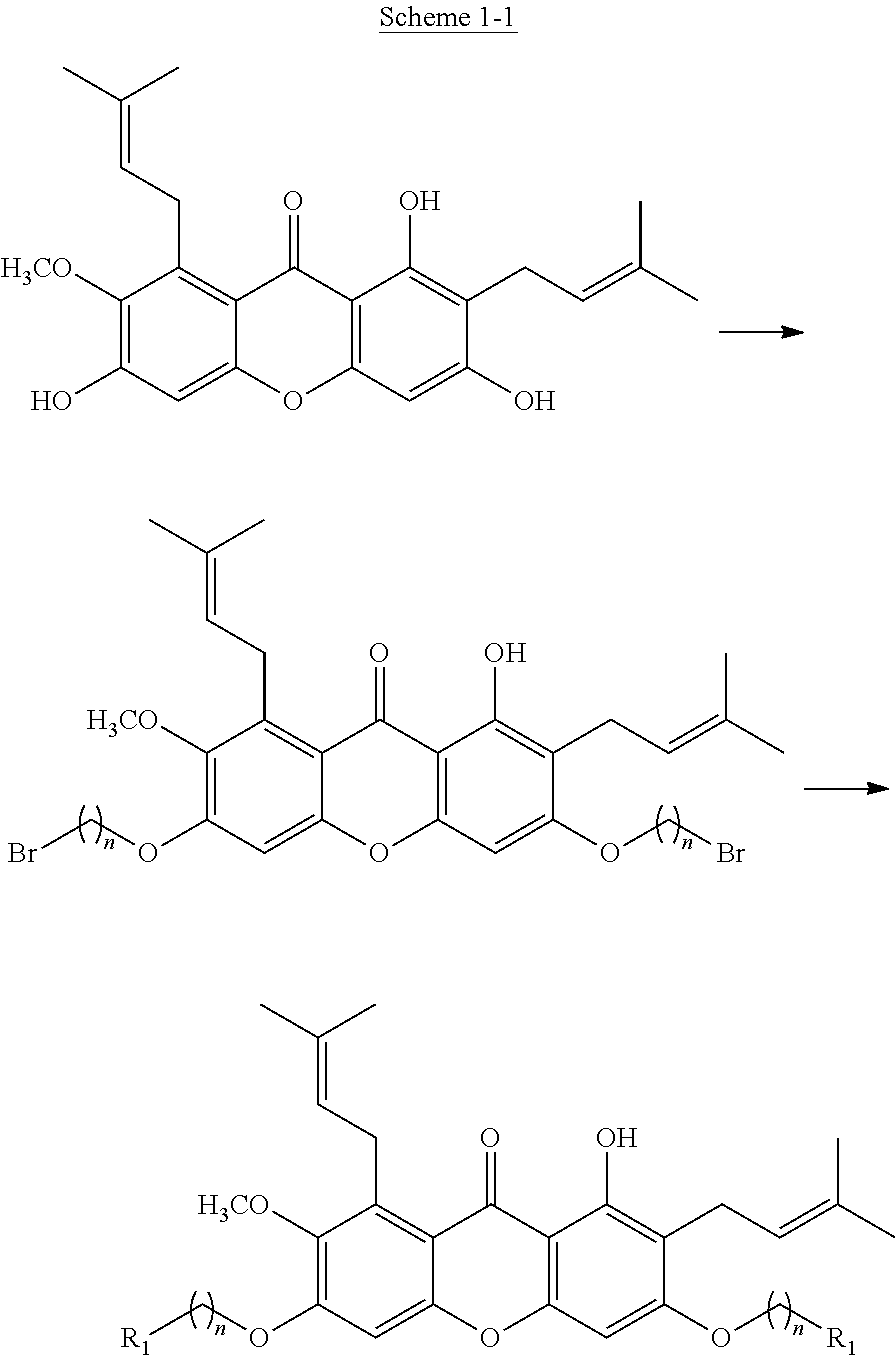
OC1=C([H3CO])C(CC=C(C)C)=C2C(=C1)OC1=C(C2=O)C(O)=C(CC=C(C)C)C(O)=C1.BrCOC1=C([H3CO])C(CC=C(C)C)=C2C(=C1)OC1=C(C2=O)C(O)=C(CC=C(C)C)C(OCBr)=C1.[R1]COC1=C([H3CO])C(CC=C(C)C)=C2C(=C1)OC1=C(C2=O)C(O)=C(CC=C(C)C)C(OC[R1])=C1
